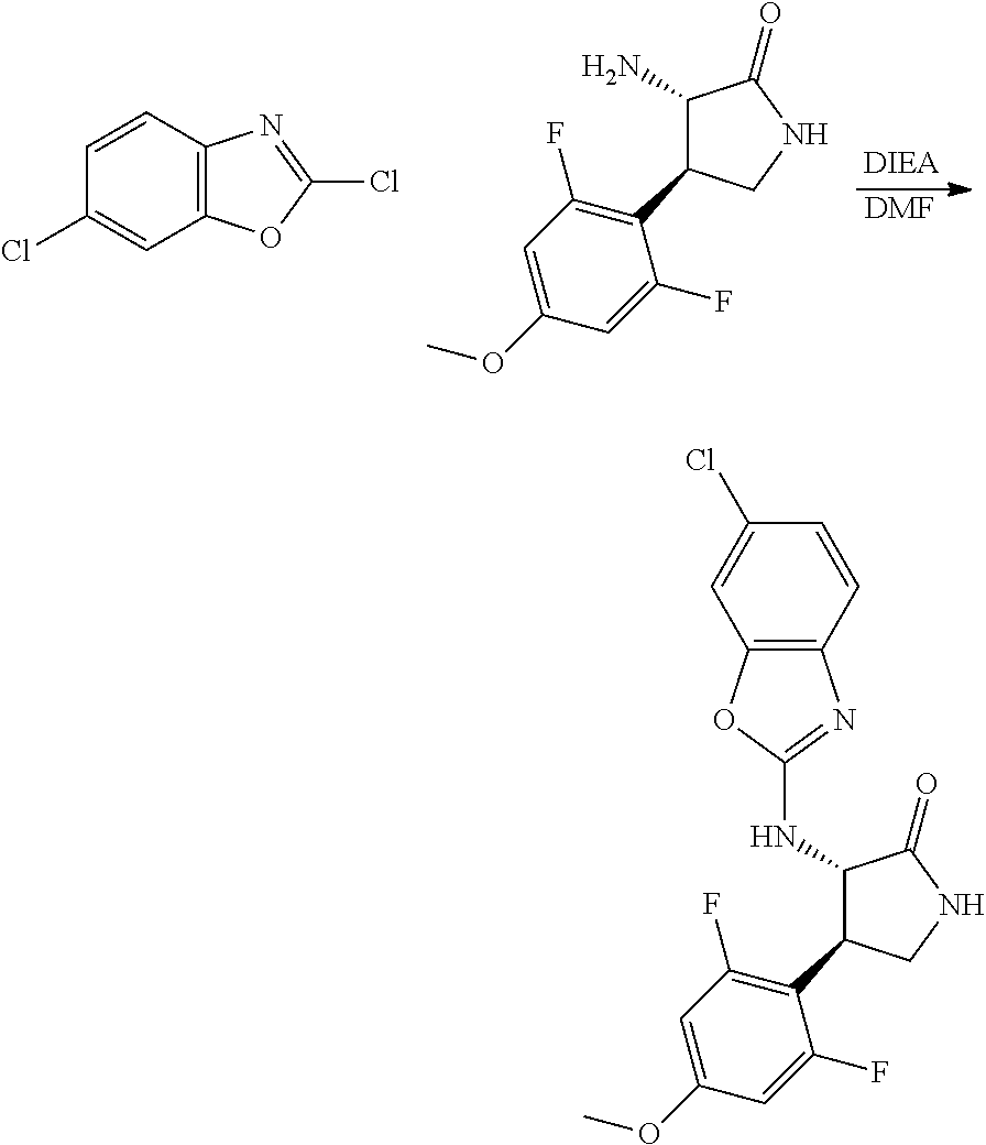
[DMF].C12=C(C=CC(Cl)=C1)N=C(Cl)O2.C1(N)C(C2=C(F)C=C(OC)C=C2F)CNC1=O.C1(NC2=NC3=C(O2)C=C(Cl)C=C3)C(C2=C(F)C=C(OC)C=C2F)CNC1=O
